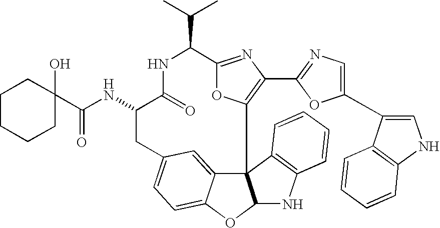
C123C4=CC(=CC=C4OC1NC1=C2C=CC=C1)CC(NC(=O)C1(O)CCCCC1)C(=O)NC(C(C)C)C1=NC(C2=NC=C(C4=CNC5=C4C=CC=C5)O2)=C3O1
